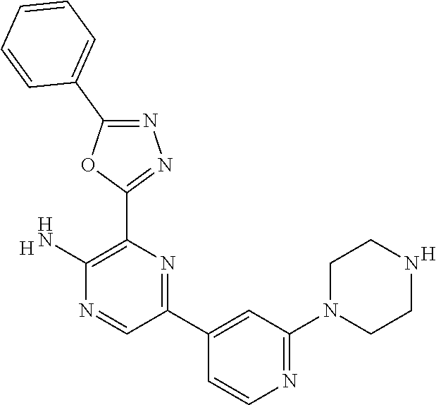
[H].C1(N)=C(C2=NN=C(C3=CC=CC=C3)O2)N=C(C2=CC(N3CCNCC3)=NC=C2)C=N1.[H]
